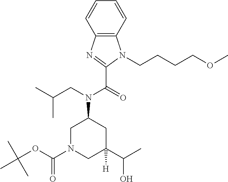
C1=CC=CC2=C1N(CCCCOC)C(C(=O)N(CC(C)C)C1CN(C(OC(C)(C)C)=O)CC(C(C)O)([H])C1)=N2
